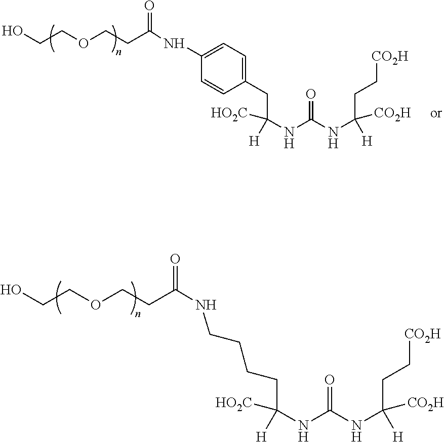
C(NC(NC(CC[CO2H])([H])[CO2H])=O)([H])([HO2C])CCCCNC(CCOCCO)=O.C(C(NC(NC(CC[CO2H])([H])[CO2H])=O)([H])[HO2C])C1=CC=C(NC(CCOCCO)=O)C=C1
